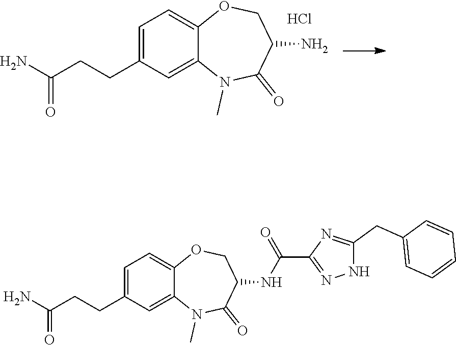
C1=C2OCC(NC(C3=NNC(CC4=CC=CC=C4)=N3)=O)C(=O)N(C)C2=CC(CCC(N)=O)=C1.C1=C2OCC(N)C(=O)N(C)C2=CC(CCC(N)=O)=C1.Cl
